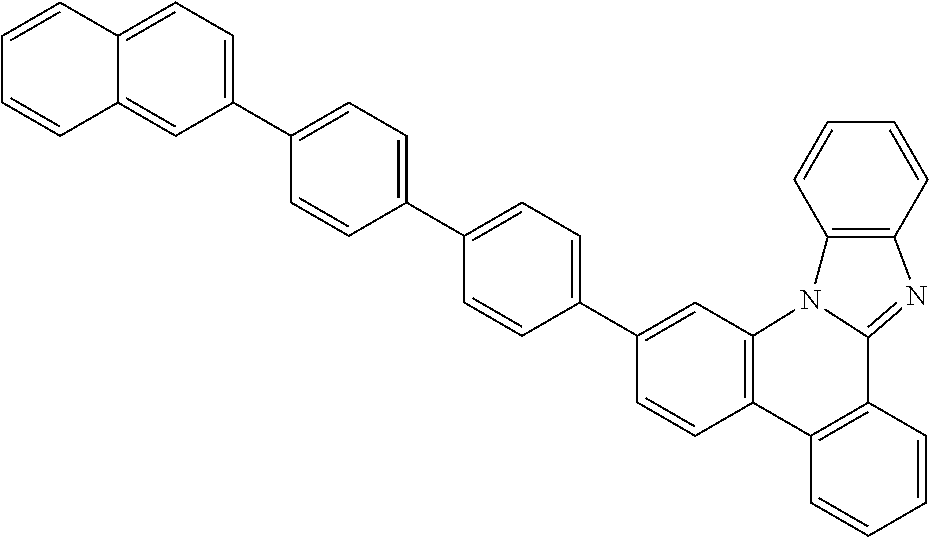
C1=CC2=C(C=C1C1=CC=C(C3=CC=C(C4=CC=C5C(=C4)C=CC=C5)C=C3)C=C1)N1C(=NC3=C1C=CC=C3)C1=C2C=CC=C1
